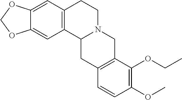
C12=CC3=C(C=C1OCO2)CCN1C3CC2=C(C1)C(OCC)=C(OC)C=C2
